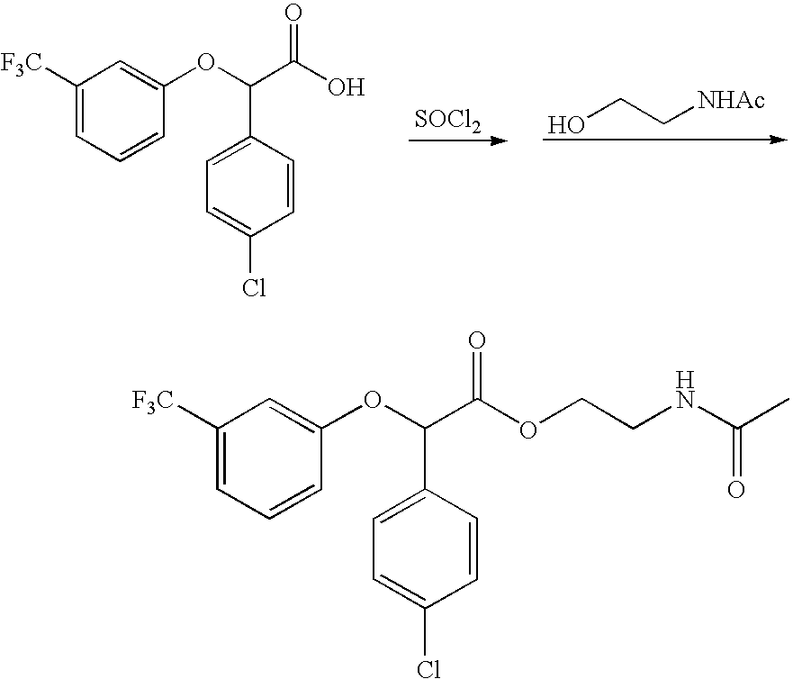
C1([F3C])=CC=CC(OC(C(O)=O)C2=CC=C(Cl)C=C2)=C1.[SOCl2].OCC[NHAc].C1([F3C])=CC=CC(OC(C(OCCNC(C)=O)=O)C2=CC=C(Cl)C=C2)=C1
